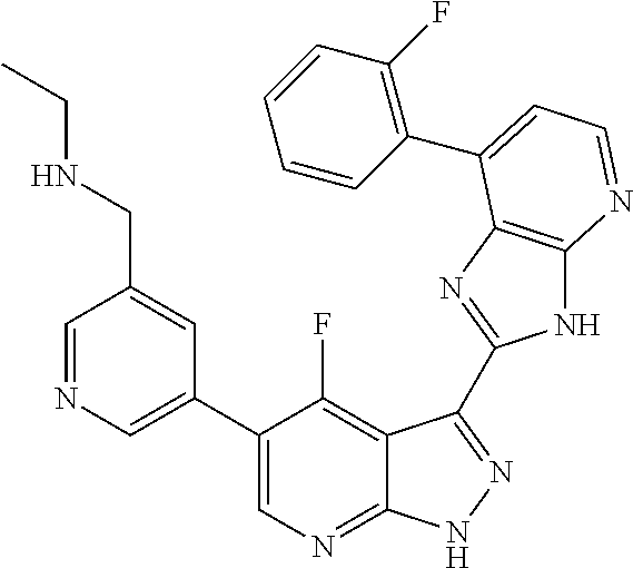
C1=NC=C(C2=CN=C3C(=C2F)C(C2=NC4=C(N2)N=CC=C4C2=C(F)C=CC=C2)=NN3)C=C1CNCC
